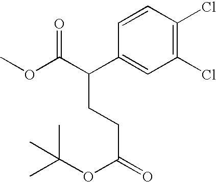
C1=CC(Cl)=C(Cl)C=C1C(C(OC)=O)CCC(=O)OC(C)(C)C
